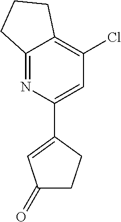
C12=NC(C3=CC(=O)CC3)=CC(Cl)=C1CCC2
